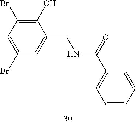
C1(O)=C(Br)C=C(Br)C=C1CNC(C1=CC=CC=C1)=O
